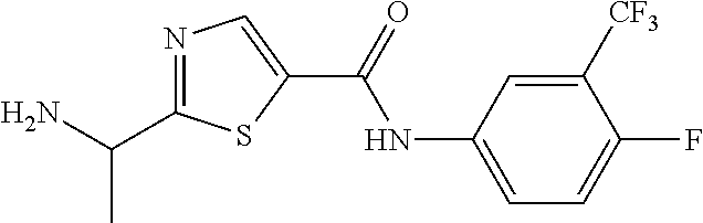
N1=C(C(N)C)SC(C(=O)NC2=CC=C(F)C([CF3])=C2)=C1
